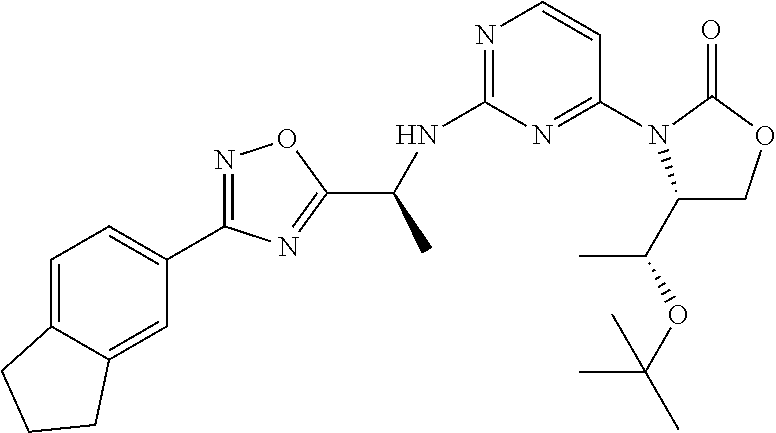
C(NC1=NC=CC(N2C(C(C)OC(C)(C)C)COC2=O)=N1)(C1=NC(C2=CC=C3C(=C2)CCC3)=NO1)C
